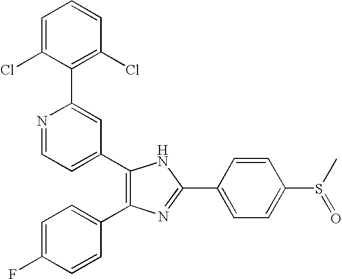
N1=CC=C(C2=C(C3=CC=C(F)C=C3)N=C(C3=CC=C(S(C)=O)C=C3)N2)C=C1C1=C(Cl)C=CC=C1Cl
